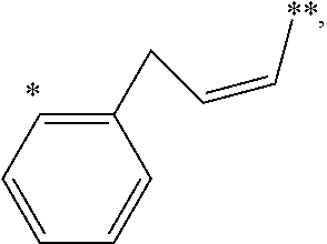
C1(CC=C[**])=CC=CC=C1
